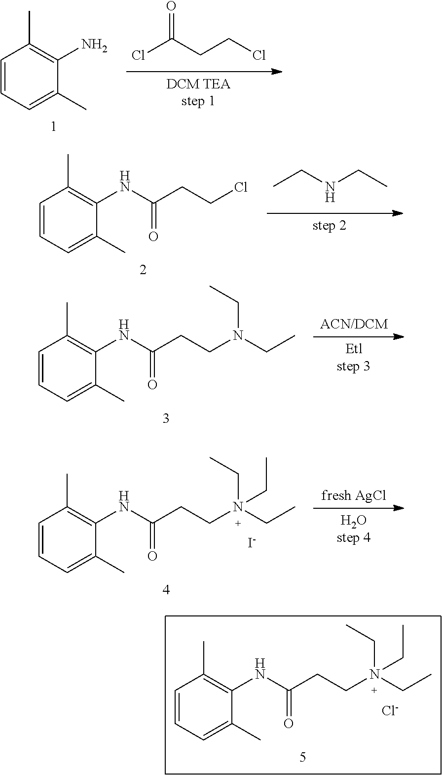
C1=CC=C(C)C(N)=C1C.O=C(CCCl)Cl.C1=CC=C(C)C(NC(=O)CCCl)=C1C.CCNCC.C1=CC=C(C)C(NC(=O)CCN(CC)CC)=C1C.C1=CC=C(C)C(NC(=O)CCN(CC)(CC)CC)=C1C.[I-].C1=CC=C(C)C(NC(=O)CCN(CC)(CC)CC)=C1C.[Cl-]
